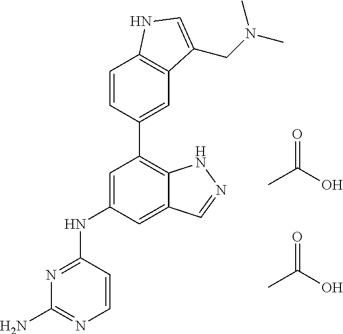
N1=C(NC2=CC(C3=CC4=C(C=C3)NC=C4CN(C)C)=C3C(=C2)C=NN3)C=CN=C1N.CC(O)=O.CC(O)=O
